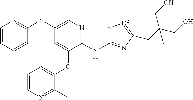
S(C1=CN=C(NC2=NC(CC(CO)(CO)C)=[D2]S2)C(OC2=CC=CN=C2C)=C1)C1=NC=CC=C1
